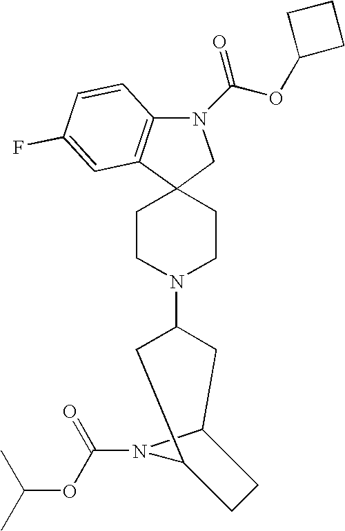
N1(C(OC2CCC2)=O)C2=C(C3(C1)CCN(C1CC4N(C(OC(C)C)=O)C(C1)CC4)CC3)C=C(F)C=C2
